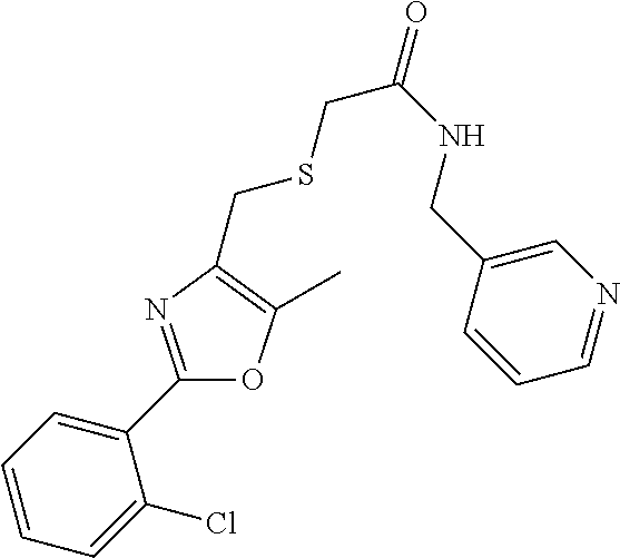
C1=CC=C(Cl)C(C2=NC(CSCC(=O)NCC3=CN=CC=C3)=C(C)O2)=C1
